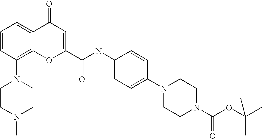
C1=CC(N2CCN(C)CC2)=C2C(=C1)C(=O)C=C(C(=O)NC1=CC=C(N3CCN(C(OC(C)(C)C)=O)CC3)C=C1)O2
